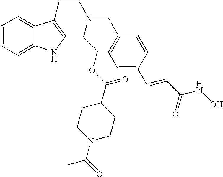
C1=CC(C=CC(NO)=O)=CC=C1CN(CCC1=CNC2=CC=CC=C21)CCOC(=O)C1CCN(C(=O)C)CC1
